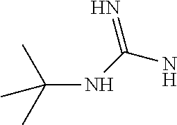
C(N)(NC(C)(C)C)=N
